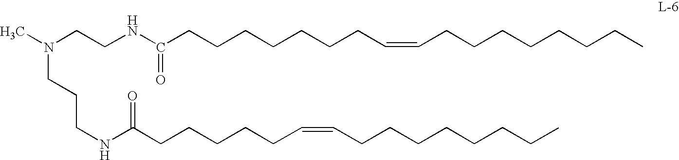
CN(CCNC(CCCCCCCC=CCCCCCCCC)=O)CCCNC(CCCCCC=CCCCCCCCC)=O
